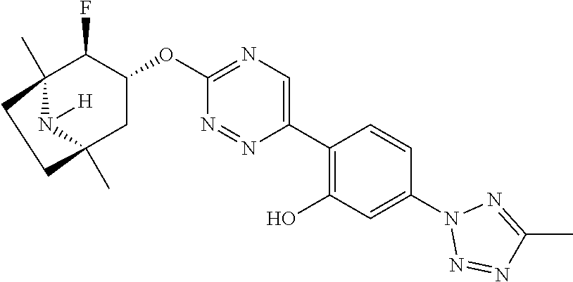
C12(C)N([H])C(C)(CC(OC3=NC=C(C4=C(O)C=C(N5N=NC(C)=N5)C=C4)N=N3)C1F)CC2
